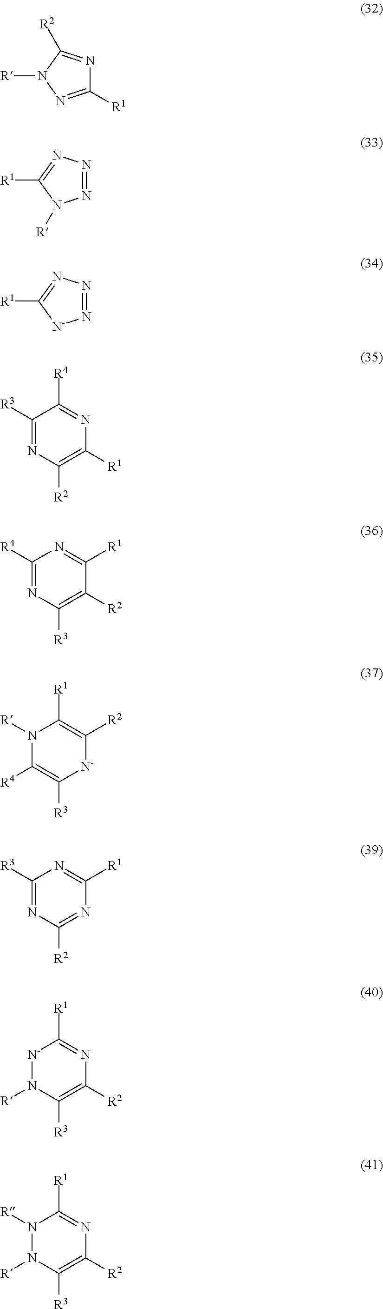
C1([R1])=NN([R])C([R2])=N1.N1=NN=C([R1])N1[R].N1=NN=C([R1])[N-]1.C1([R3])=NC([R2])=C([R1])N=C1[R4].C1([R4])=NC([R3])=C([R2])C([R1])=N1.N1([R])C([R4])=C([R3])[N-]C([R2])=C1[R1].C1([R3])=NC([R2])=NC([R1])=N1.[N-]1N([R])C([R3])=C([R2])N=C1[R1].N1([R])N([R])C([R3])=C([R2])N=C1[R1]
